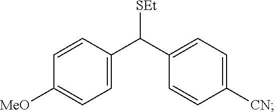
C1([MeO])=CC=C(C(C2=CC=C([CN])C=C2)[SEt])C=C1
